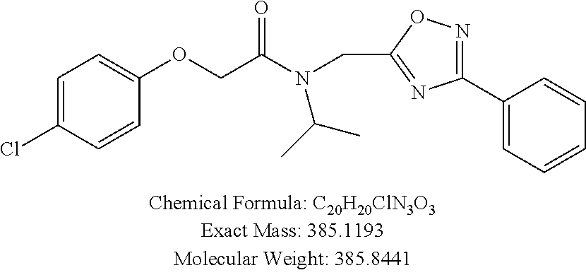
O(CC(N(CC1=NC(C2=CC=CC=C2)=NO1)C(C)C)=O)C1=CC=C(Cl)C=C1
